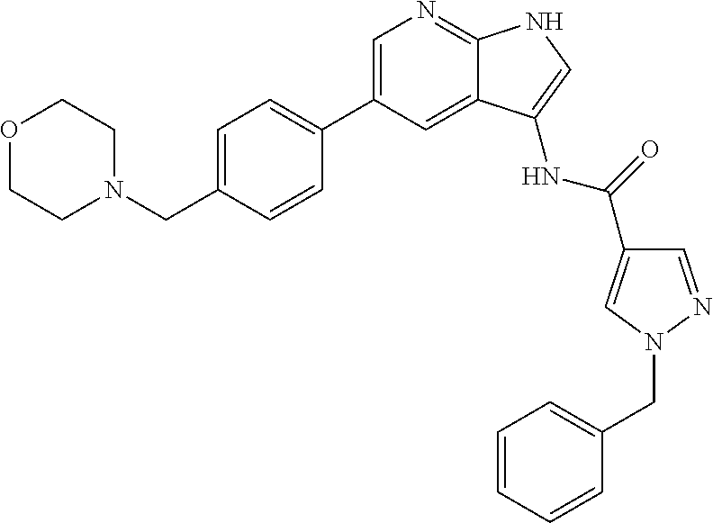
C1=C(C2=CC=C(CN3CCOCC3)C=C2)C=C2C(=N1)NC=C2NC(=O)C1=CN(CC2=CC=CC=C2)N=C1
